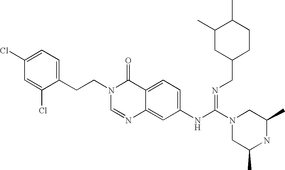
C1(Cl)=CC=C(CCN2C=NC3=CC(NC(N4CC(C)NC(C)C4)=NCC4CCC(C)C(C)C4)=CC=C3C2=O)C(Cl)=C1
